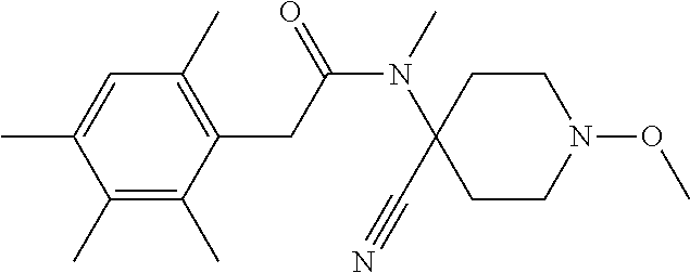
C1(C)=C(C)C(CC(N(C)C2(C#N)CCN(OC)CC2)=O)=C(C)C=C1C
